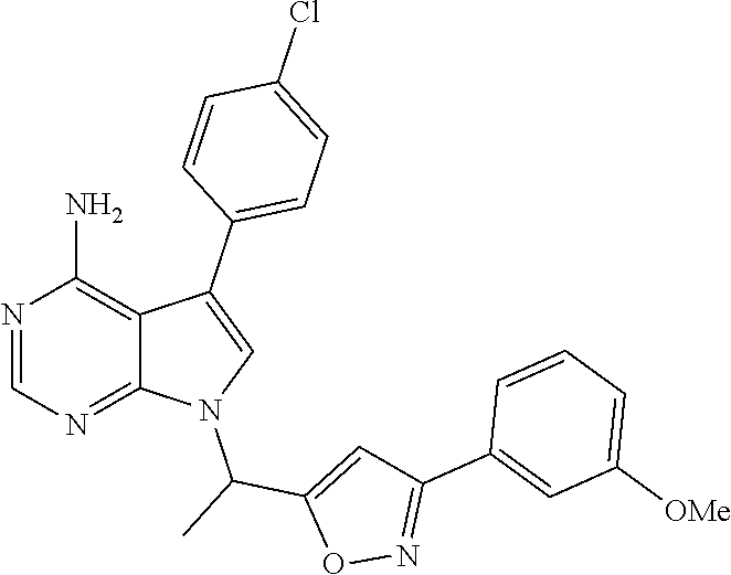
N1=CN=C2C(=C1N)C(C1=CC=C(Cl)C=C1)=CN2C(C)C1=CC(C2=CC([OMe])=CC=C2)=NO1
